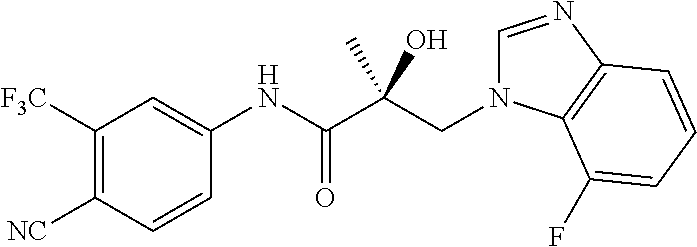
C1([F3C])=C([NC])C=CC(NC(C(CN2C=NC3=C2C(F)=CC=C3)(C)O)=O)=C1
